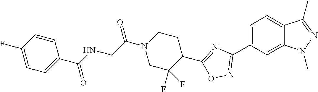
C1=C(C2=NOC(C3CCN(C(CNC(C4=CC=C(F)C=C4)=O)=O)CC3(F)F)=N2)C=C2C(=C1)C(C)=NN2C
